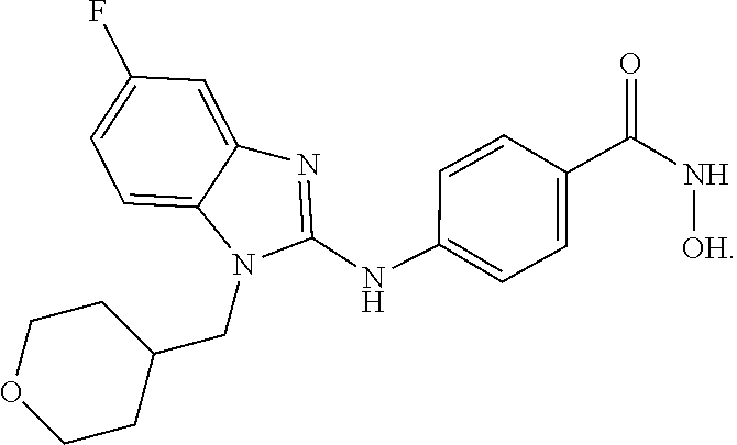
C1CC(CN2C(NC3=CC=C(C(N[OH])=O)C=C3)=NC3=CC(F)=CC=C23)CCO1
